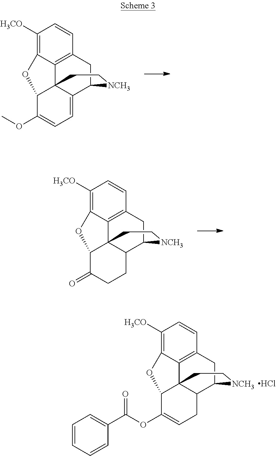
C1([H3CO])=C2C3=C(C=C1)CC1C4C3(C(C(=O)CC4)O2)CC[NCH3]1.C1([H3CO])=C2C3=C(C=C1)CC1C4C3(C(C(OC(C3=CC=CC=C3)=O)=CC4)O2)CC[NCH3]1.Cl.C1([H3CO])=C2C3=C(C=C1)CC1C4=CC=C(OC)C(C34CC[NCH3]1)O2
